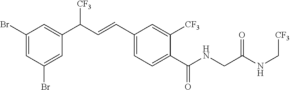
C1=C(Br)C=C(C(C=CC2=CC=C(C(NCC(NC[CF3])=O)=O)C([CF3])=C2)[CF3])C=C1Br
